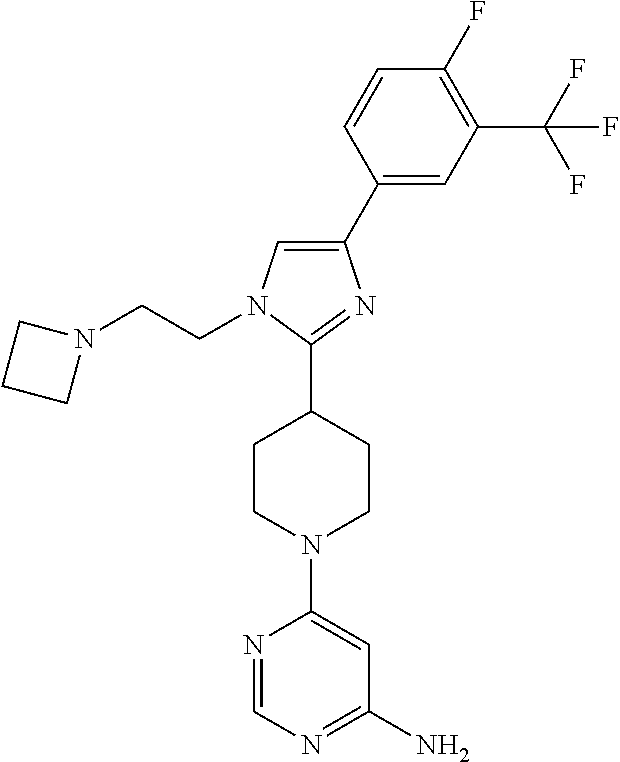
C1(C2=CN(CCN3CCC3)C(C3CCN(C4=CC(N)=NC=N4)CC3)=N2)=CC(C(F)(F)F)=C(F)C=C1
